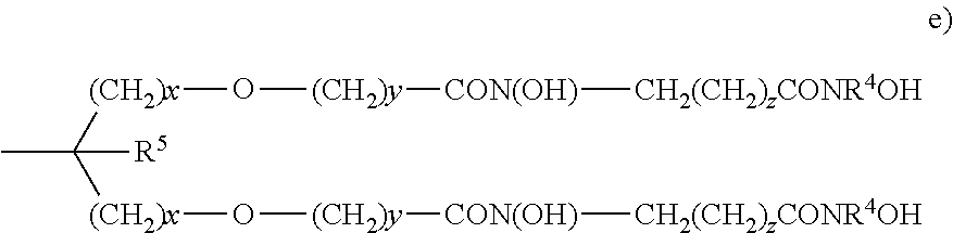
[(CH2)x](O[(CH2)y][CON(OH)][CH2(CH2)zCONR4OH])C(C)([R5])[(CH2)x]O[(CH2)y][CON(OH)][CH2(CH2)zCONR4OH]
